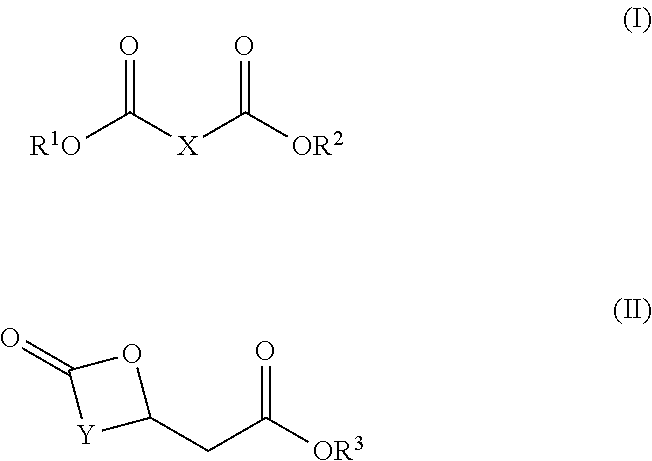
[R1O]C([X]C([OR2])=O)=O.C1(CC([OR3])=O)OC(=O)[Y]1
